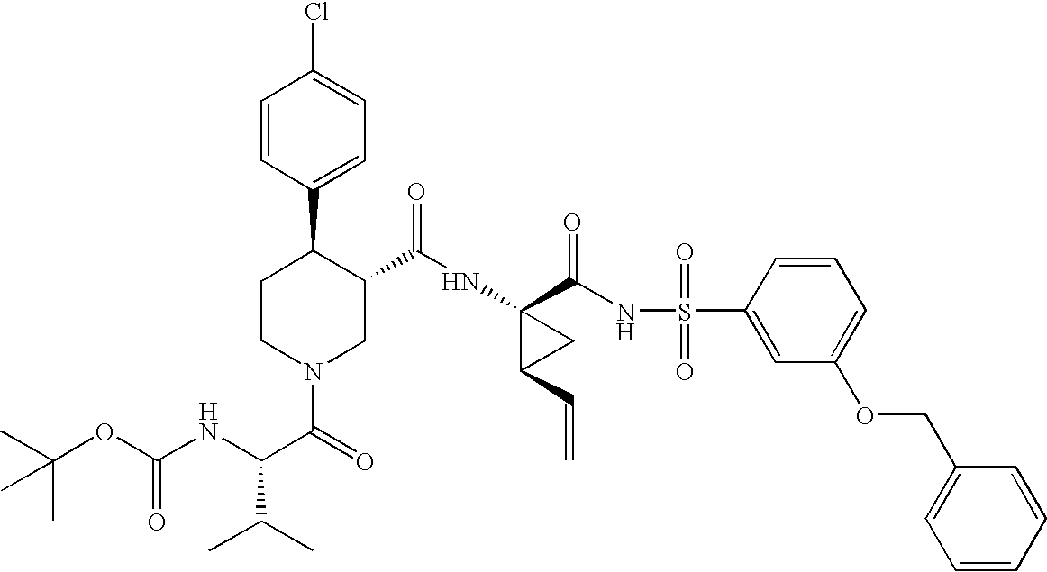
N(C1(C(NS(C2=CC(OCC3=CC=CC=C3)=CC=C2)(=O)=O)=O)C(C=C)C1)C(=O)C1C(C2=CC=C(Cl)C=C2)CCN(C(=O)C(NC(OC(C)(C)C)=O)C(C)C)C1
